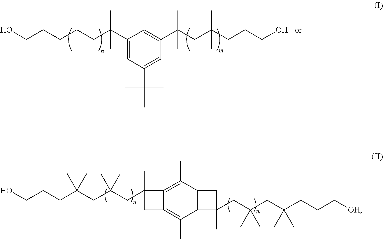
C1(C(CC(CCCO)(C)C)(C)C)=CC(C(C)(C)C)=CC(C(CC(CCCO)(C)C)(C)C)=C1.C12=C(C)C3=C(C(C)=C1CC2(CC(CC(CCCO)(C)C)(C)C)C)C(CC(CC(CCC[OH])(C)C)(C)C)(C)C3
